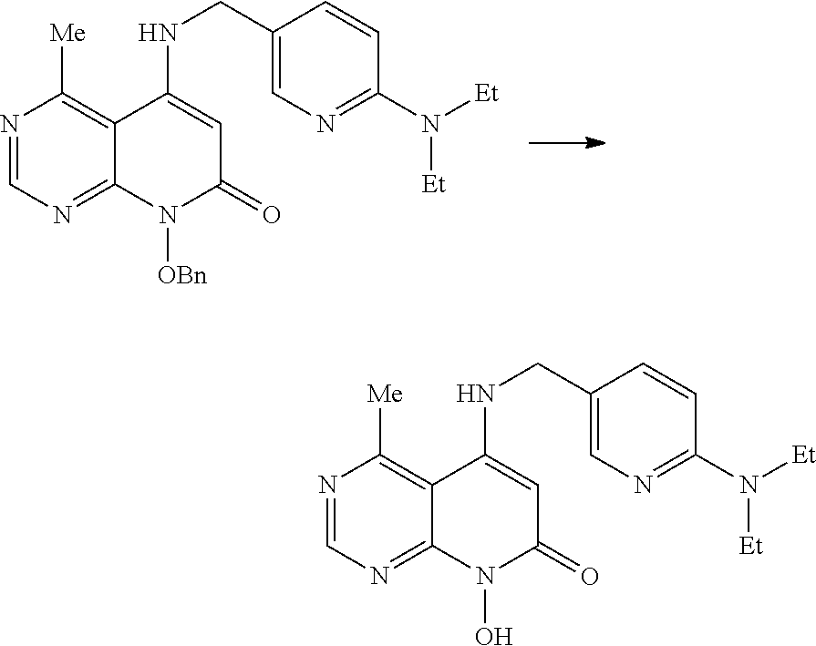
N1=CN=C2C(=C1[Me])C(NCC1=CN=C(N([Et])[Et])C=C1)=CC(=O)N2[OBn].N1=CN=C2C(=C1[Me])C(NCC1=CN=C(N([Et])[Et])C=C1)=CC(=O)N2O
